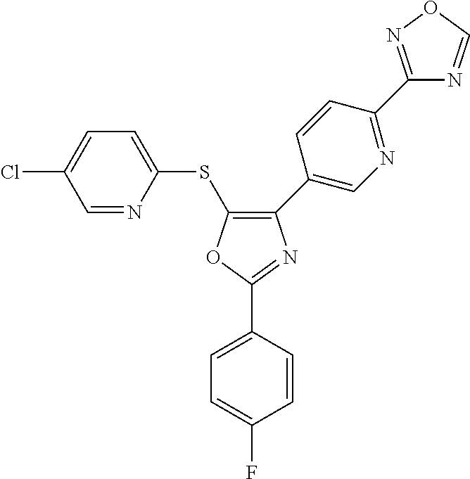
C1(C2=CN=C(C3=NOC=N3)C=C2)=C(SC2=CC=C(Cl)C=N2)OC(C2=CC=C(F)C=C2)=N1
